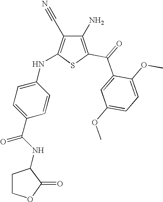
C1(N)=C(C(=O)C2=CC(OC)=CC=C2OC)SC(NC2=CC=C(C(NC3CCOC3=O)=O)C=C2)=C1C#N
